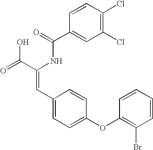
C(=O)(NC(C(=O)O)=CC1=CC=C(OC2=C(Br)C=CC=C2)C=C1)C1=CC(Cl)=C(Cl)C=C1
